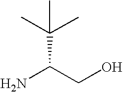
C(C(CO)N)(C)(C)C
